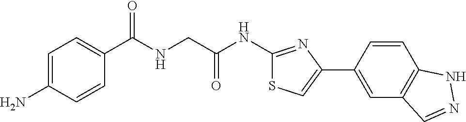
C1=C(N)C=CC(C(NCC(NC2=NC(C3=CC4=C(C=C3)NN=C4)=CS2)=O)=O)=C1
